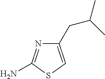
C1(CC(C)C)=CSC(N)=N1
